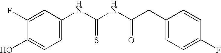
C1=C(F)C(O)=CC=C1NC(NC(CC1=CC=C(F)C=C1)=O)=S
